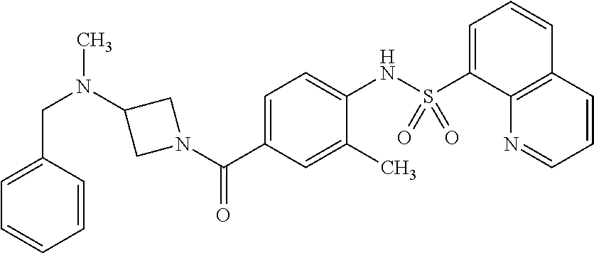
C(N(C1CN(C(C2=CC=C(NS(C3=CC=CC4=C3N=CC=C4)(=O)=O)C(C)=C2)=O)C1)C)C1=CC=CC=C1
